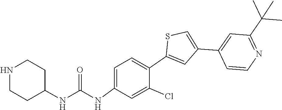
C1(C(C)(C)C)=NC=CC(C2=CSC(C3=CC=C(NC(NC4CCNCC4)=O)C=C3Cl)=C2)=C1
